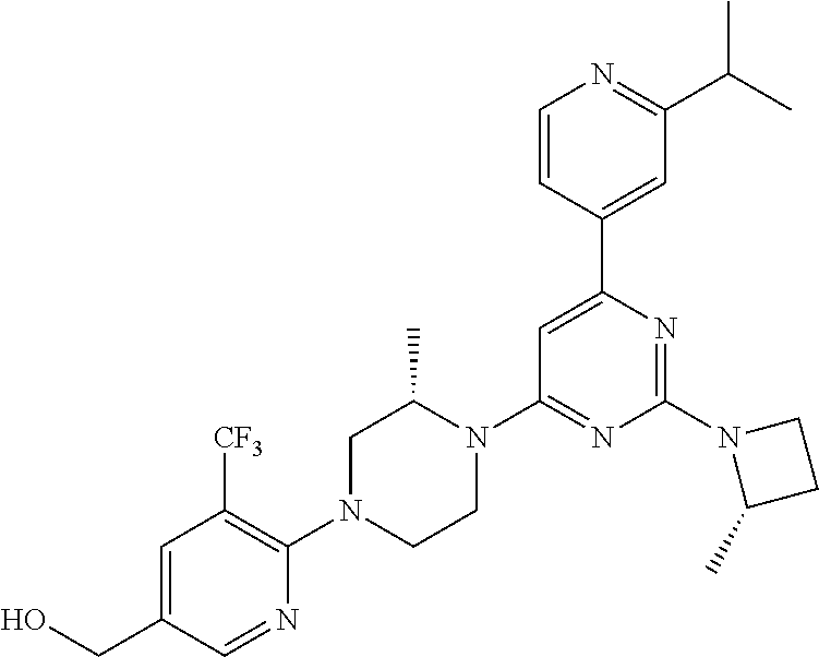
C1=C(CO)C=NC(N2CCN(C3=NC(N4C(C)CC4)=NC(C4=CC(C(C)C)=NC=C4)=C3)C(C)C2)=C1[CF3]
